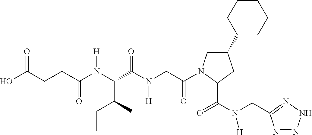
C1(C2CCCCC2)CN(C(CN(C(C(N(C(CCC(O)=O)=O)[H])C(C)CC)=O)[H])=O)C(C(N(CC2=NNN=N2)[H])=O)C1
